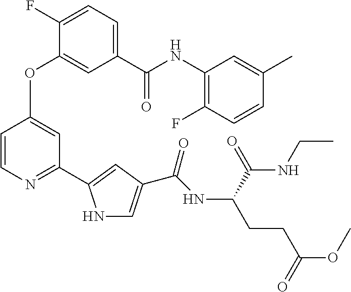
C1=C(C(NC2=C(F)C=CC(C)=C2)=O)C=C(OC2=CC(C3=CC(C(NC(CCC(OC)=O)C(=O)NCC)=O)=CN3)=NC=C2)C(F)=C1
